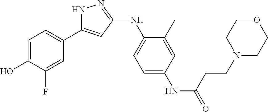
N1C(C2=CC=C(O)C(F)=C2)=CC(NC2=CC=C(NC(=O)CCN3CCOCC3)C=C2C)=N1
